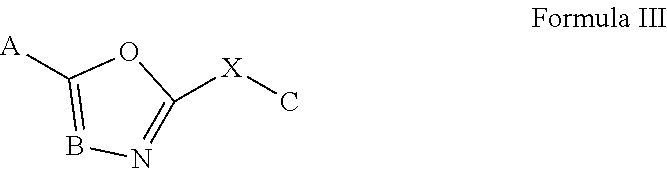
N1=C([X]C)OC([A])=B1
